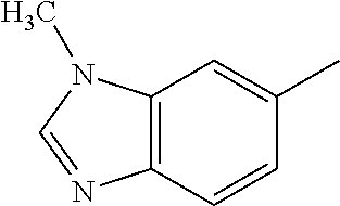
C12=C(C=CC(C)=C1)N=CN2C
